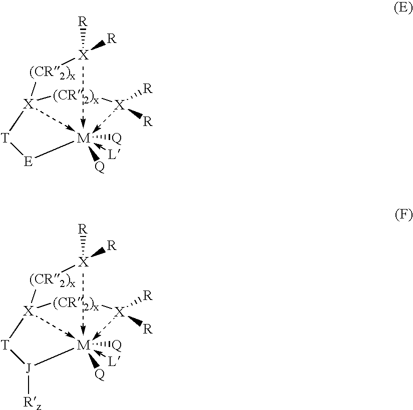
[T]([E][M]([Q])([Q])-[L])[X]([(CR2)x][X]([R])[R])[(CR2)x][X]([R])[R].[T]([J]([M]([Q])([Q])-[L])[Rz])[X]([(CR2)x][X]([R])[R])[(CR2)x][X]([R])[R]
